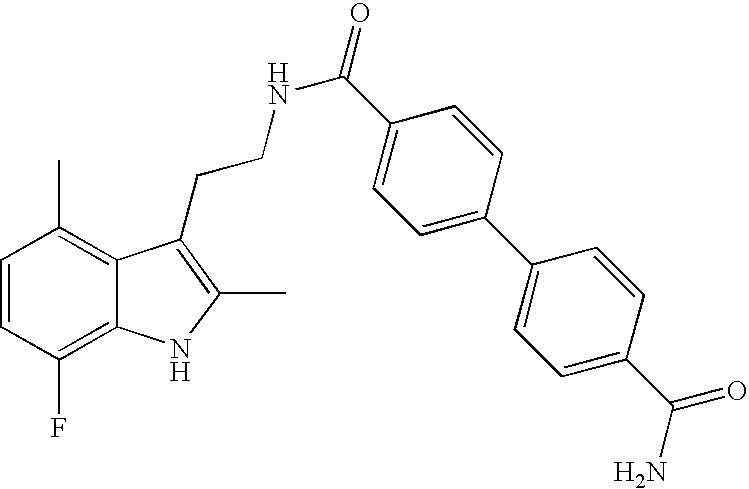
C1=CC(F)=C2C(=C1C)C(CCNC(=O)C1=CC=C(C3=CC=C(C(N)=O)C=C3)C=C1)=C(C)N2
